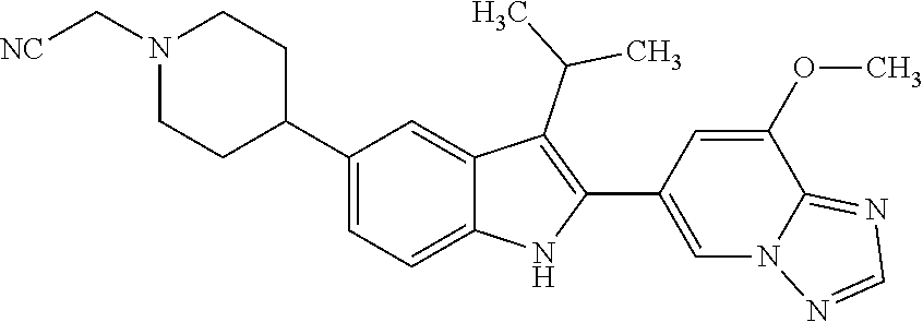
N1(C[NC])CCC(C2=CC=C3C(=C2)C(C(C)C)=C(C2=CN4C(=NC=N4)C(OC)=C2)N3)CC1
